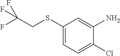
C1(SCC(F)(F)F)=CC=C(Cl)C(N)=C1
